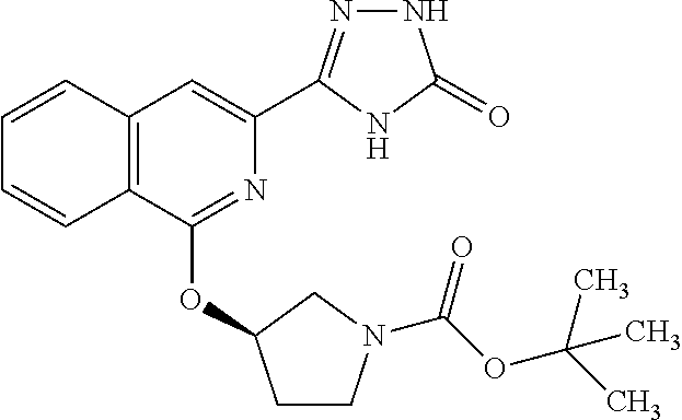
C12=C(C(OC3CCN(C(OC(C)(C)C)=O)C3)=NC(C3=NNC(=O)N3)=C1)C=CC=C2
